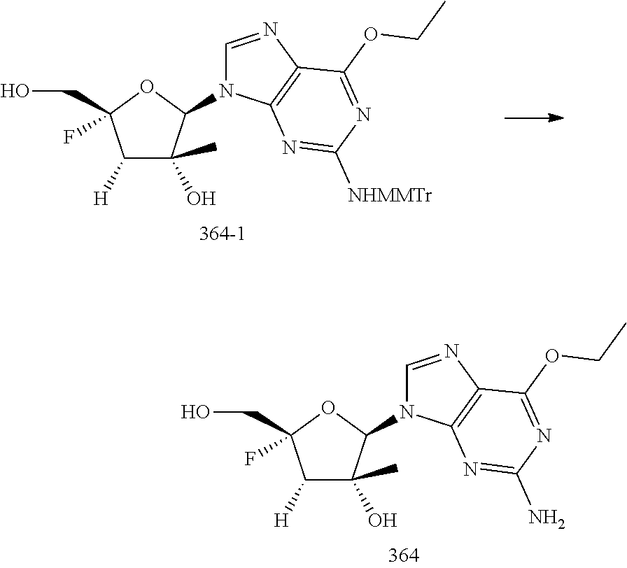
C1([H])C(O)(C)C(N2C3=C(N=C2)C(OCC)=NC([NHMMTr])=N3)OC1(CO)F.C1([H])C(O)(C)C(N2C3=C(N=C2)C(OCC)=NC(N)=N3)OC1(CO)F
